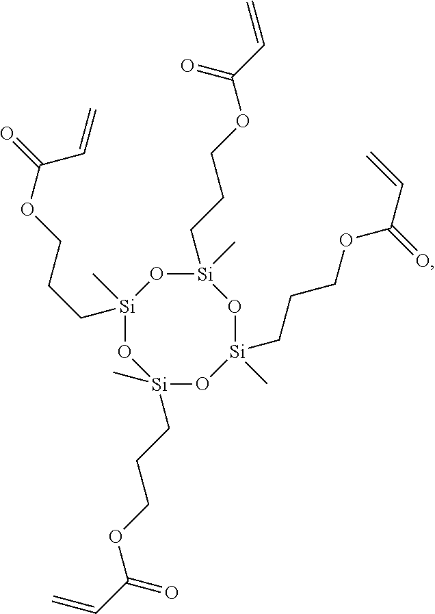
[Si]1(CCCOC(C=C)=O)(C)O[Si](CCCOC(C=C)=O)(C)O[Si](CCCOC(C=C)=O)(C)O[Si](C)(CCCOC(=O)C=C)O1
